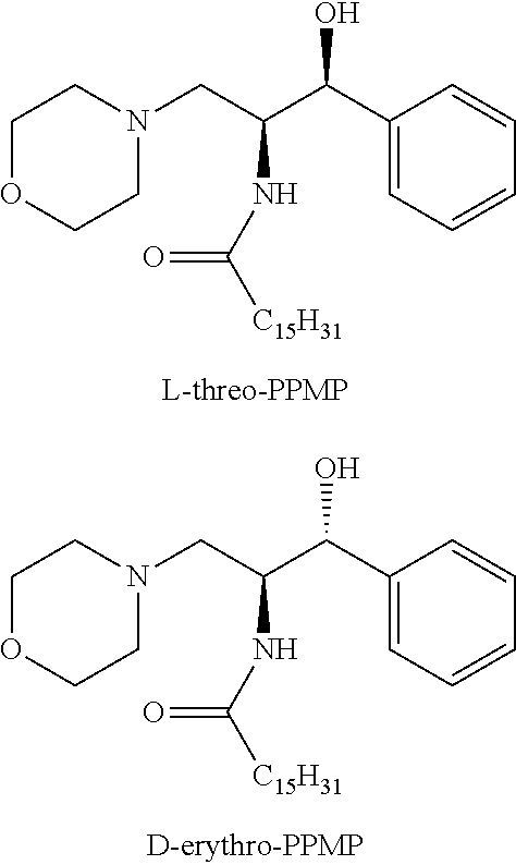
C1(C(C(CN2CCOCC2)NC([C15H31])=O)O)=CC=CC=C1.C1(C(C(CN2CCOCC2)NC([C15H31])=O)O)=CC=CC=C1
